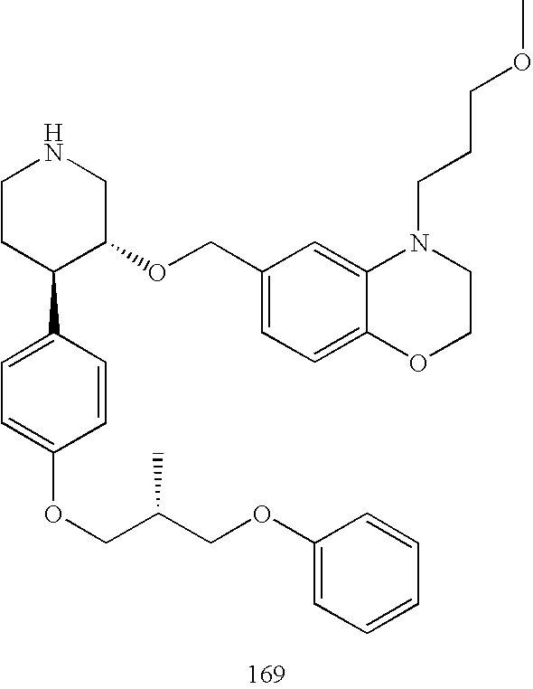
C1CC(C2=CC=C(OCC(COC3=CC=CC=C3)C)C=C2)C(OCC2=CC=C3C(=C2)N(CCCOC)CCO3)CN1
